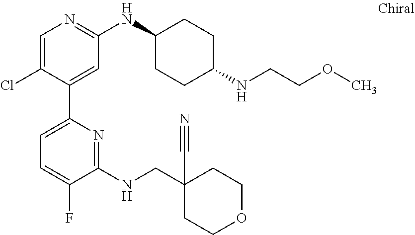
C1=C(Cl)C(C2=CC=C(F)C(NCC3(C#N)CCOCC3)=N2)=CC(NC2CCC(NCCOC)CC2)=N1
